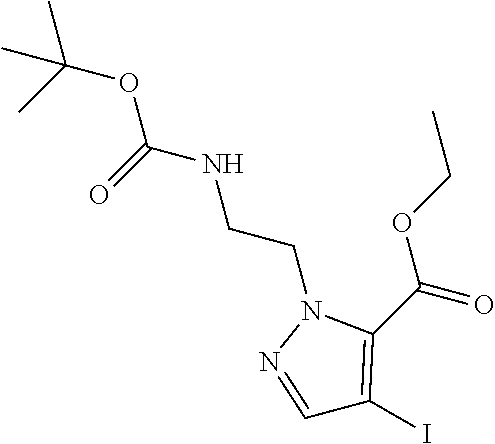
CC(OC(NCCN1N=CC(I)=C1C(=O)OCC)=O)(C)C
